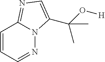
C1=CC=NN2C1=NC=C2C(C)(O[H])C
